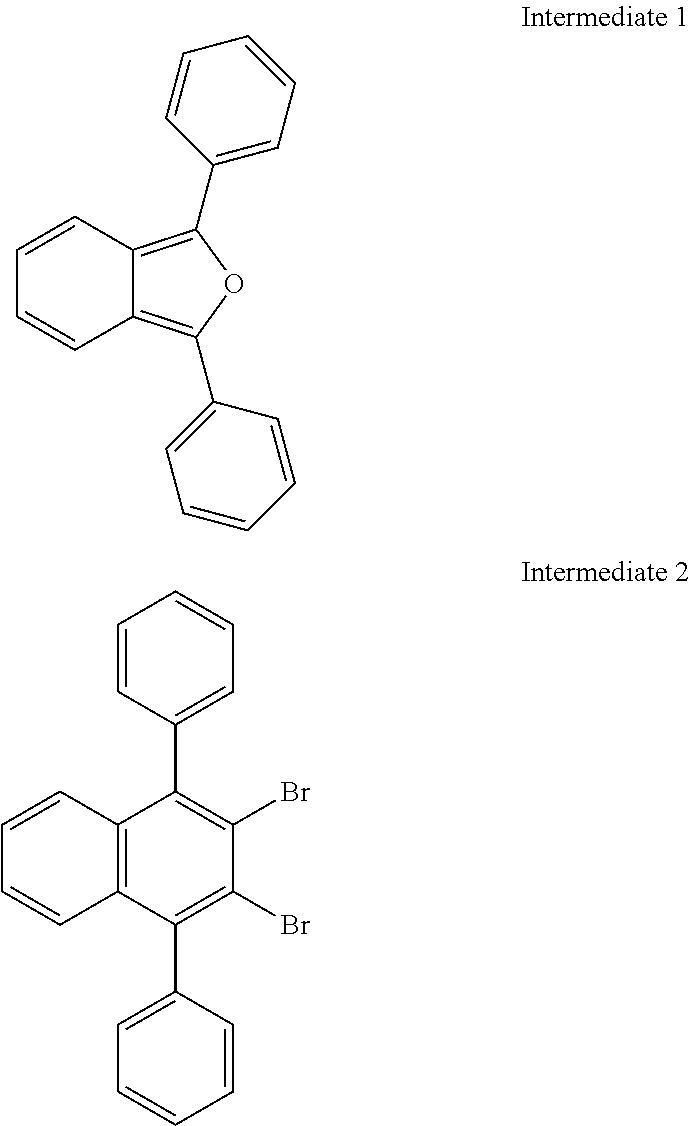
C1=CC2=C(C3=CC=CC=C3)OC(C3=CC=CC=C3)=C2C=C1.C12=C(C(C3=CC=CC=C3)=C(Br)C(Br)=C1C1=CC=CC=C1)C=CC=C2
